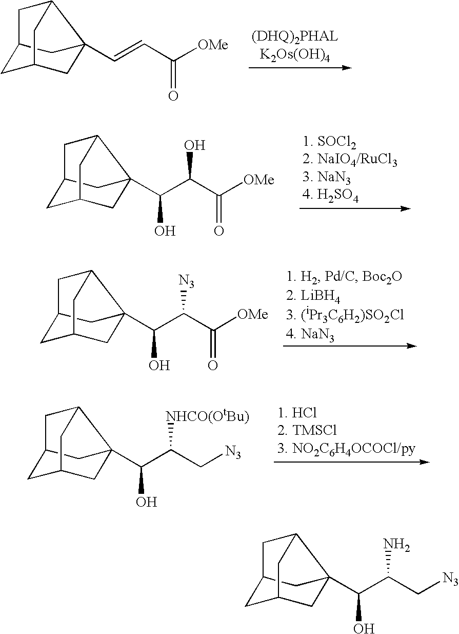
C12CC3(C=CC([OMe])=O)C(C1)CC(C2)C3.C12CC3(C(C(C([OMe])=O)O)O)C(C1)CC(C2)C3.C12CC3(C(C(C([OMe])=O)[N3])O)C(C1)CC(C2)C3.C12CC3(C(C(C[N3])[NHCO(OtBu)])O)C(C1)CC(C2)C3.C12CC3(C(C(C[N3])N)O)C(C1)CC(C2)C3
